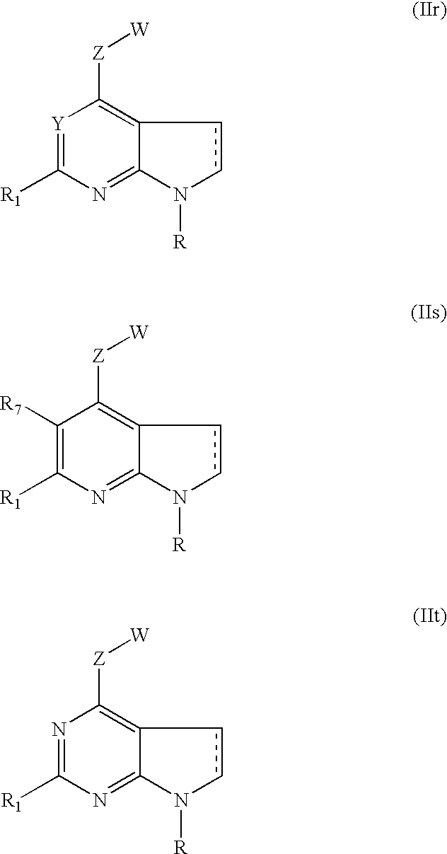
[Y]1=C([R1])N=C2C(=C1[Z][W])ccN2[R].C1([R7])=C([R1])N=C2C(=C1[Z][W])ccN2[R].N1=C([R1])N=C2C(=C1[Z][W])ccN2[R]
